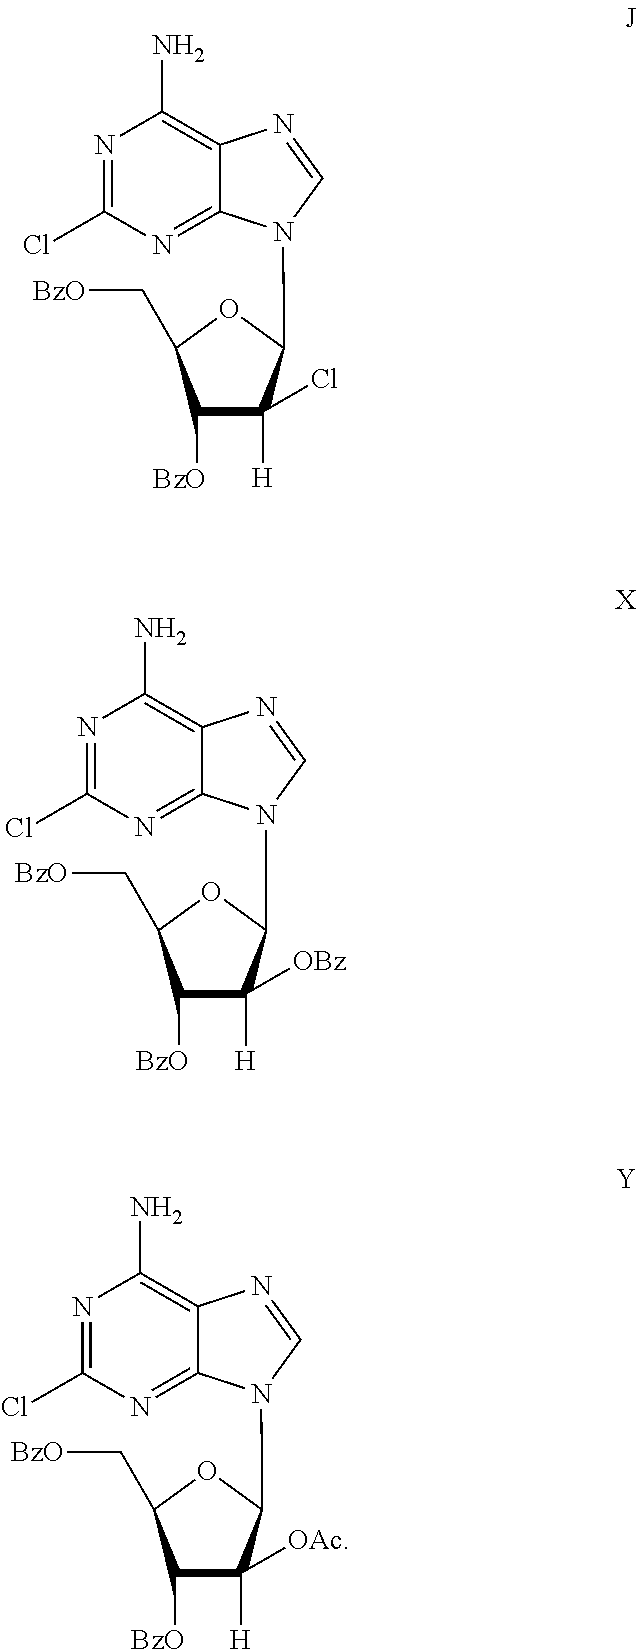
C1([BzO])C([H])(Cl)C(N2C3=NC(Cl)=NC(N)=C3N=C2)OC1C[BzO].C1([BzO])C([H])([OBz])C(N2C3=NC(Cl)=NC(N)=C3N=C2)OC1C[BzO].C1([BzO])C([H])([OAc])C(N2C3=NC(Cl)=NC(N)=C3N=C2)OC1C[BzO]
